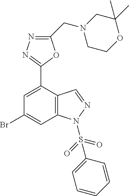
C1(Br)=CC2=C(C(C3=NN=C(CN4CCOC(C)(C)C4)O3)=C1)C=NN2S(=O)(=O)C1=CC=CC=C1
